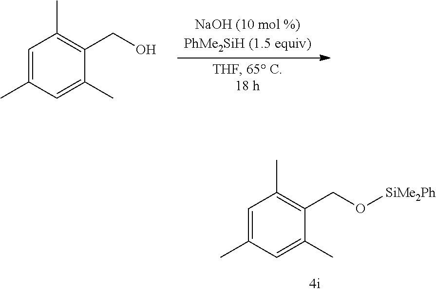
C1=C(C)C=C(C)C(CO)=C1C.C1=C(C)C=C(C)C(CO[SiMe2Ph])=C1C
